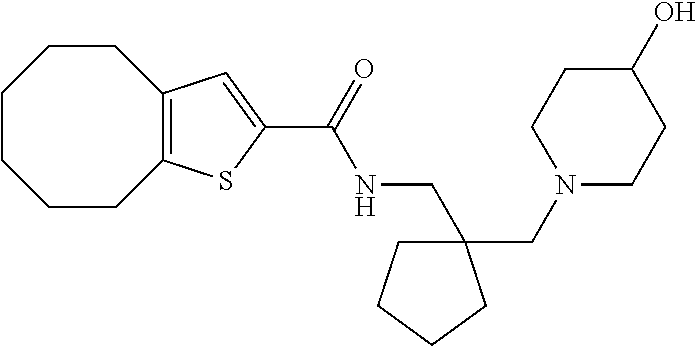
C1CCCC2=C(CC1)C=C(C(NCC1(CN3CCC(O)CC3)CCCC1)=O)S2
